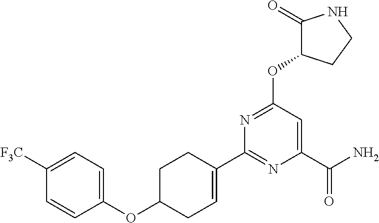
C1(C2=CCC(OC3=CC=C([F3C])C=C3)CC2)=NC(C(N)=O)=CC(OC2C(=O)NCC2)=N1
